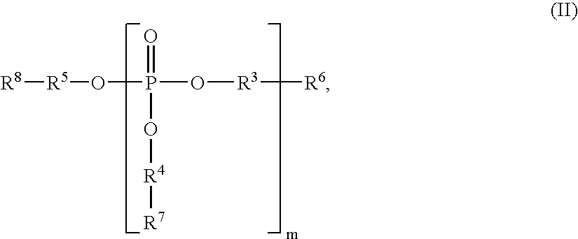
[R5](OP(O[R3][R6])(=O)O[R4][R7])[R8]
